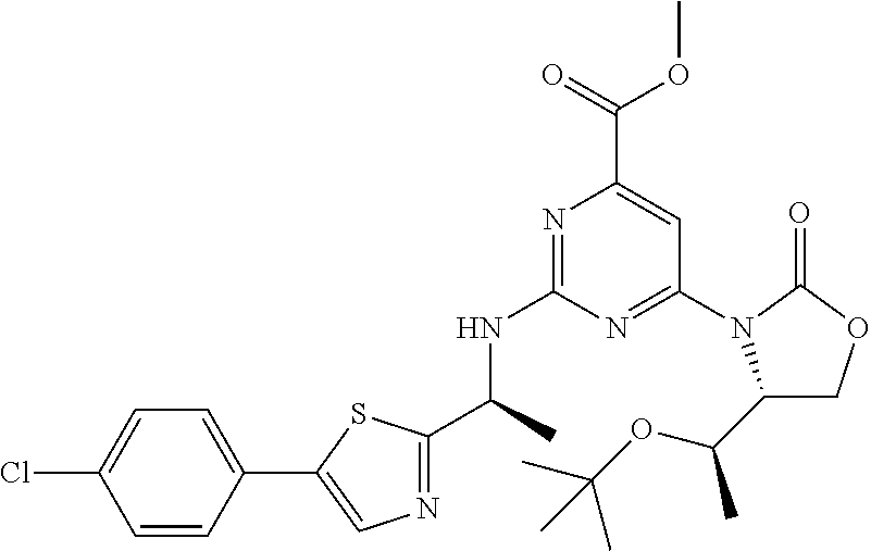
C(C)(NC1=NC(C(=O)OC)=CC(N2C(C(OC(C)(C)C)C)COC2=O)=N1)C1=NC=C(C2=CC=C(Cl)C=C2)S1
